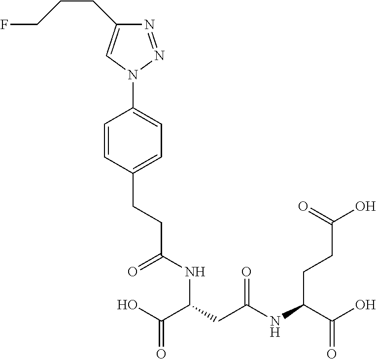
C1(CCC(NC(C(=O)O)CC(NC(C(O)=O)CCC(=O)O)=O)=O)=CC=C(N2N=NC(CCCF)=C2)C=C1
